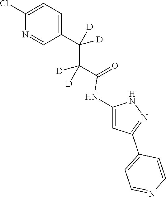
C1=C(C(C(C(=O)NC2=CC(C3=CC=NC=C3)=NN2)([D])[D])([D])[D])C=NC(Cl)=C1
